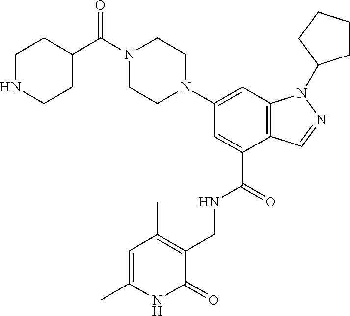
C12=C(C=C(N3CCN(C(C4CCNCC4)=O)CC3)C=C1C(=O)NCC1=C(C)C=C(C)NC1=O)N(C1CCCC1)N=C2
